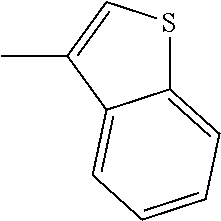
CC1=CSC2=CC=CC=C12
